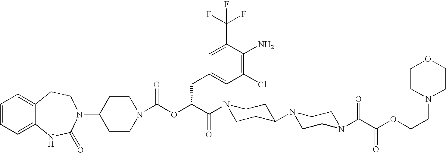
C1=CC=C2C(=C1)CCN(C1CCN(C(OC(C(N3CCC(N4CCN(C(C(OCCN5CCOCC5)=O)=O)CC4)CC3)=O)CC3=CC(Cl)=C(N)C(C(F)(F)F)=C3)=O)CC1)C(=O)N2
